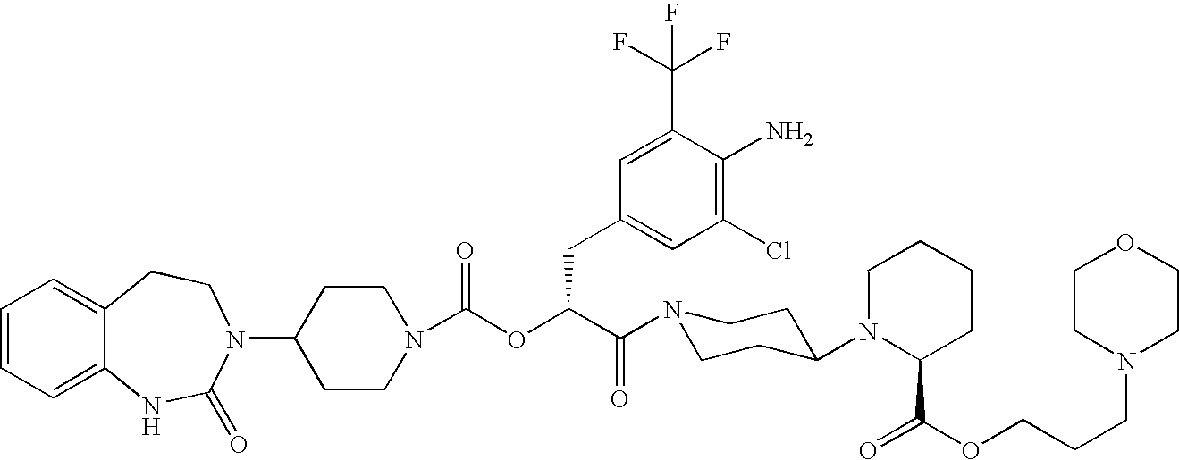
C1=CC=C2C(=C1)CCN(C1CCN(C(OC(C(N3CCC(N4C(C(=O)OCCCN5CCOCC5)CCCC4)CC3)=O)CC3=CC(Cl)=C(N)C(C(F)(F)F)=C3)=O)CC1)C(=O)N2
